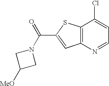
C(C1=CC2=C(S1)C(Cl)=CC=N2)(=O)N1CC([MeO])C1
